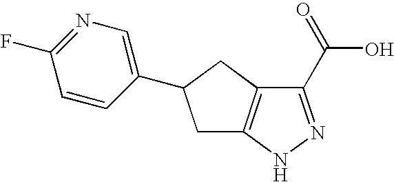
C1(C(=O)O)=NNC2=C1CC(C1=CN=C(F)C=C1)C2
